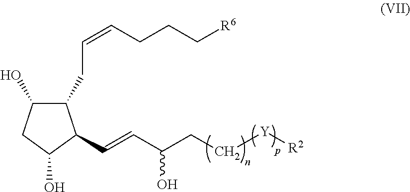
C1(O)CC(O)C(C=CC(CC[Y][R2])O)C1CC=CCCC[R6]
